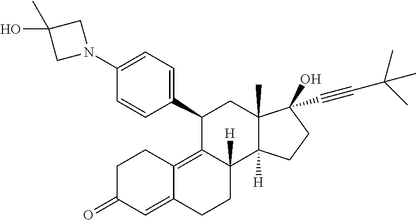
N1(C2=CC=C(C3C4=C5C(=CC(=O)CC5)CCC4([H])C4([H])C(C)(C3)C(O)(C#CC(C)(C)C)CC4)C=C2)CC(O)(C)C1
